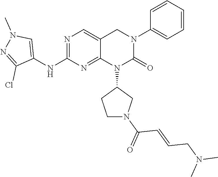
C1(N2CC3=CN=C(NC4=CN(C)N=C4Cl)N=C3N(C3CCN(C(=O)C=CCN(C)C)C3)C2=O)=CC=CC=C1
